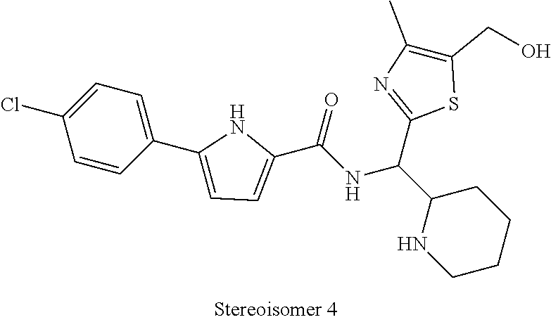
C1(C(NC(C2=NC(C)=C(CO)S2)C2NCCCC2)=O)=CC=C(C2=CC=C(Cl)C=C2)N1
